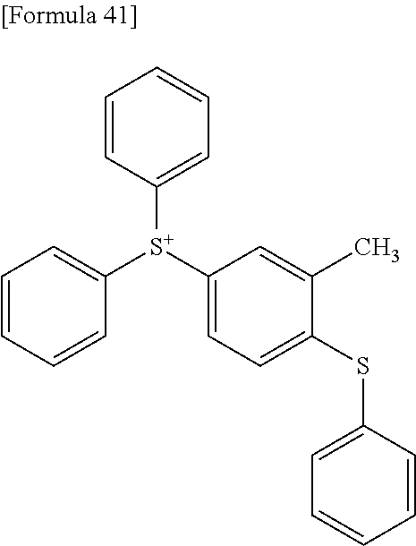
C1=CC([S+](C2=CC=C(SC3=CC=CC=C3)C(C)=C2)C2=CC=CC=C2)=CC=C1
